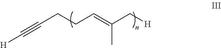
C(CCC=C(C[H])C)#C[H]
